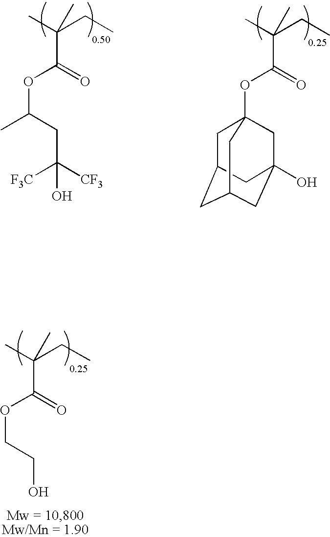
O(C(C(C)(CC)C)=O)CCO.C(OC(C(C)(CC)C)=O)(C)CC([CF3])([F3C])O.C1C2CC3CC(O)(CC1(OC(C(C)(CC)C)=O)C3)C2
